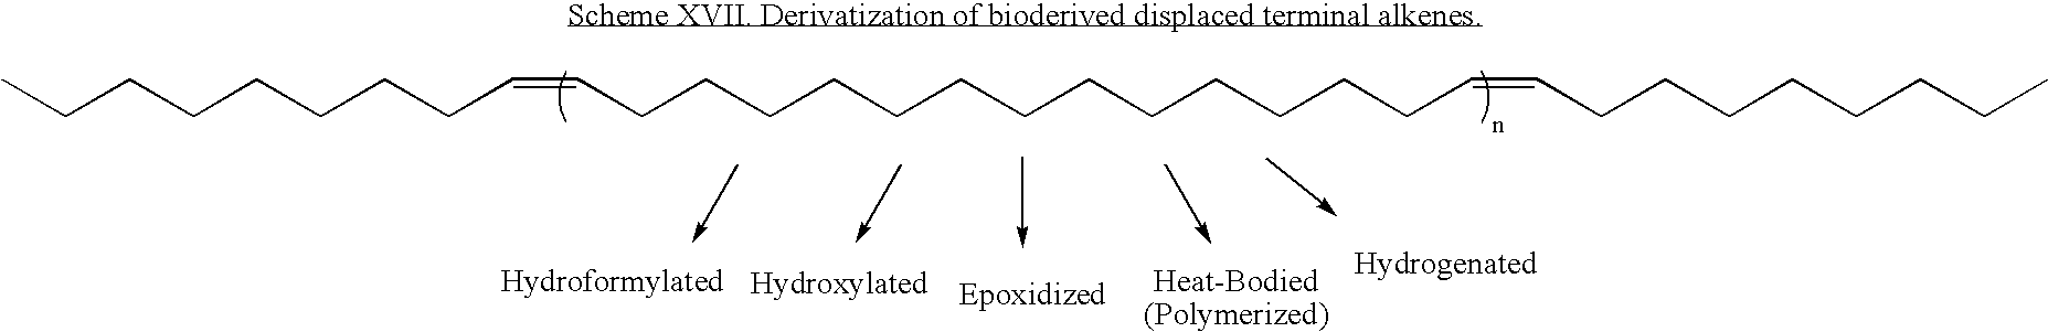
CCCCCCCCC=CCCCCCCCCCCCCCC=CCCCCCCCC
